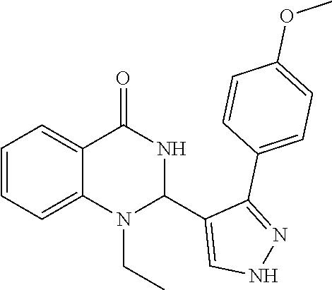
C12=CC=CC=C1N(CC)C(C1=CNN=C1C1=CC=C(OC)C=C1)NC2=O
